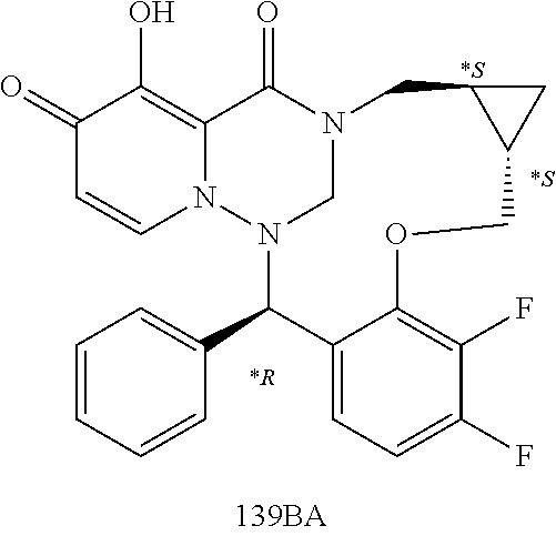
C1(=O)C=CN2C(=C1O)C(=O)N1CN2C(C2=CC=CC=C2)C2=CC=C(F)C(F)=C2OCC2C(C1)C2
